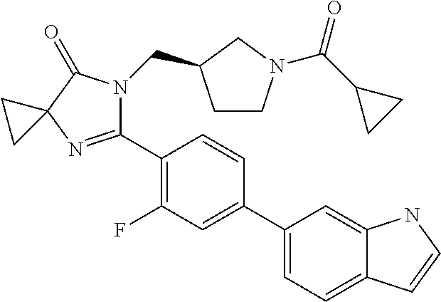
C12=CC(C3=CC(F)=C(C4=NC5(C(=O)N4CC4CCN(C(C6CC6)=O)C4)CC5)C=C3)=CC=C1C=CN2
